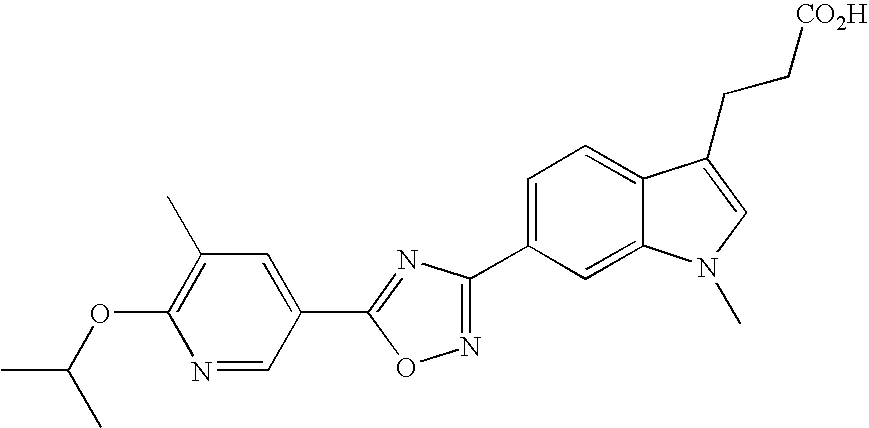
C1=C(C2=NOC(C3=CC(C)=C(OC(C)C)N=C3)=N2)C=C2C(=C1)C(CC[CO2H])=CN2C
